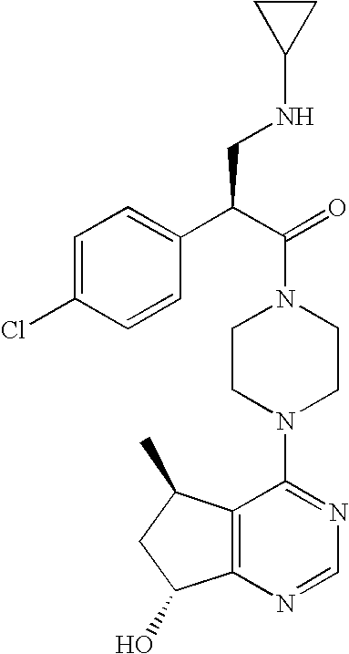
C(N1CCN(C2=NC=NC3=C2C(C)CC3O)CC1)(C(C1=CC=C(Cl)C=C1)CNC1CC1)=O
